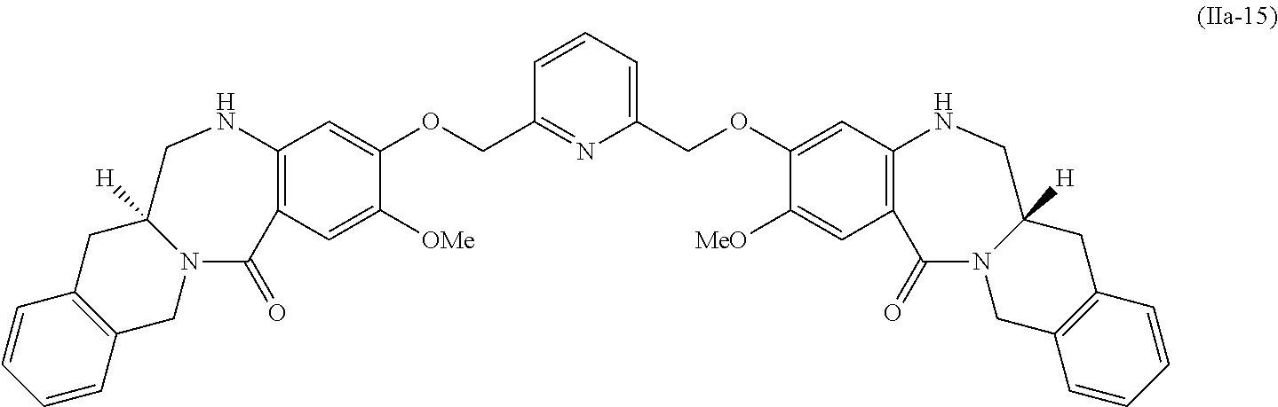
C12=C(C=C([OMe])C(OCC3=NC(COC4=CC5=C(C=C4[MeO])C(=O)N4C([H])(CC6=C(C4)C=CC=C6)CN5)=CC=C3)=C1)C(=O)N1C([H])(CC3=C(C1)C=CC=C3)CN2
